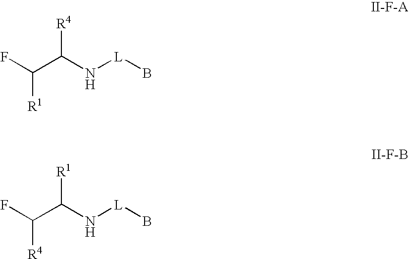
FC(C(N[L]B)[R4])[R1].FC(C(N[L]B)[R1])[R4]
